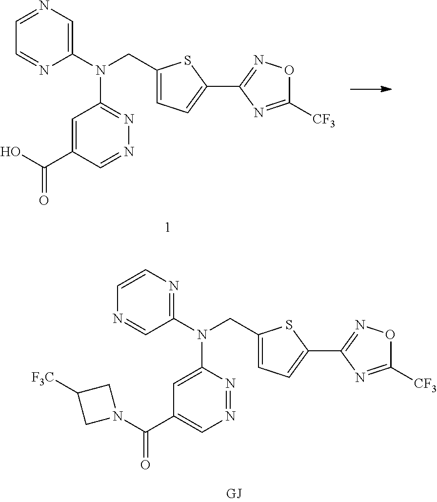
C1(N(CC2=CC=C(C3=NOC([CF3])=N3)S2)C2=NN=CC(C(O)=O)=C2)=CN=CC=N1.C1(N(CC2=CC=C(C3=NOC([CF3])=N3)S2)C2=CC(C(N3CC([F3C])C3)=O)=CN=N2)=NC=CN=C1
